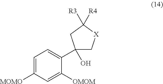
C1=C([MOMO])C=C([OMOM])C(C2(O)C[X]C([R4])([R3])C2)=C1
